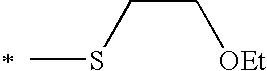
C(CSC)[OEt]
